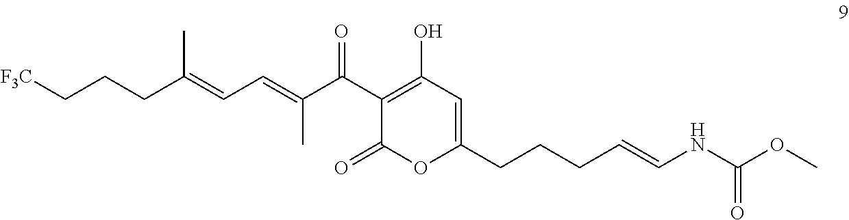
C1(CCCC=CNC(OC)=O)=CC(O)=C(C(C(=CC=C(CCC[F3C])C)C)=O)C(=O)O1
